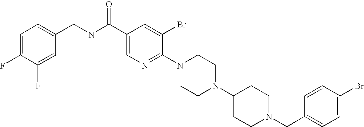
C1(Br)=CC=C(CN2CCC(N3CCN(C4=NC=C(C(NCC5=CC=C(F)C(F)=C5)=O)C=C4Br)CC3)CC2)C=C1
